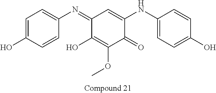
C1=C(O)C=CC(N=C2C(O)=C(OC)C(=O)C(NC3=CC=C(O)C=C3)=C2)=C1
